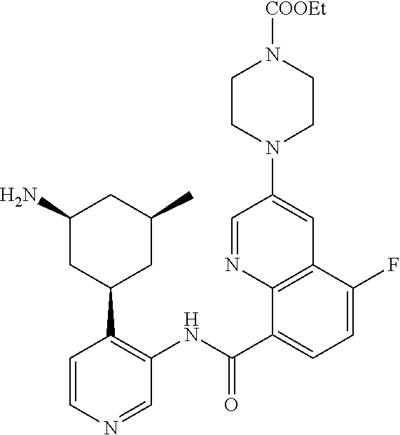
C1=CN=CC(NC(C2=CC=C(F)C3=C2N=CC(N2CCN([COOEt])CC2)=C3)=O)=C1C1CC(C)CC(N)C1
